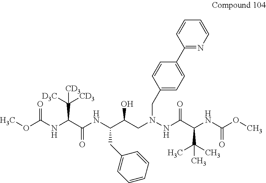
COC(NC(C(NC(C(O)CN(NC(C(NC(OC)=O)C(C)(C)C)=O)CC1=CC=C(C2=NC=CC=C2)C=C1)CC1=CC=CC=C1)=O)C([D3C])([CD3])[CD3])=O
